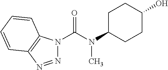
N1=NC2=C(N1C(N(C1CCC(O)CC1)C)=O)C=CC=C2
